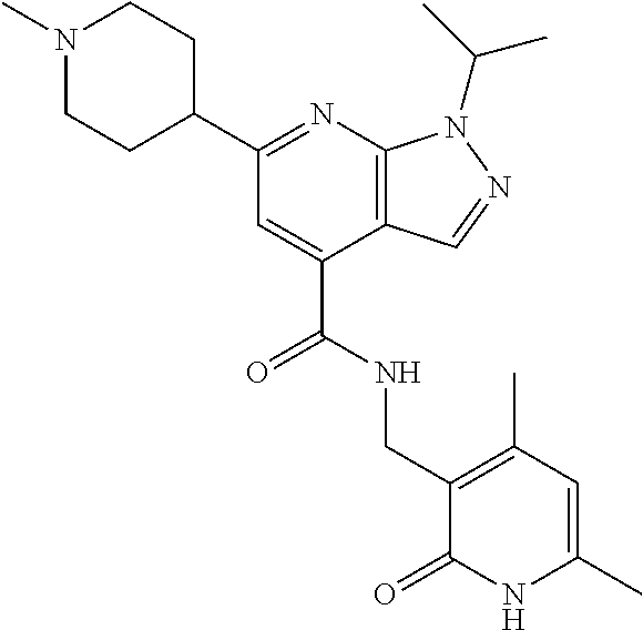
N1=C(C2CCN(C)CC2)C=C(C(NCC2=C(C)C=C(C)NC2=O)=O)C2=C1N(C(C)C)N=C2
